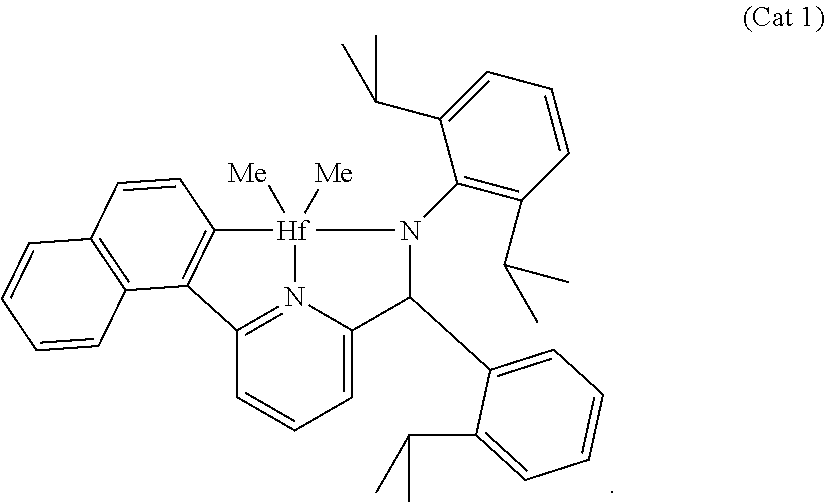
C12=N3[Hf]([Me])([Me])(N(C4=C(C(C)C)C=CC=C4C(C)C)C(C4=CC=CC=C4C(C)C)C3=CC=C1)C1=C2C2=C(C=C1)C=CC=C2
